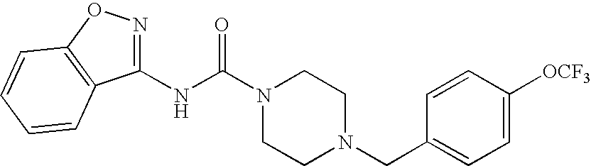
N(C(N1CCN(CC2=CC=C([OCF3])C=C2)CC1)=O)C1=NOC2=C1C=CC=C2
